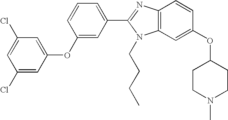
C1(Cl)=CC(Cl)=CC(OC2=CC(C3=NC4=C(N3CCCC)C=C(OC3CCN(C)CC3)C=C4)=CC=C2)=C1
